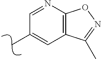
C12=C(N=CC(C)=C1)ON=C2C
